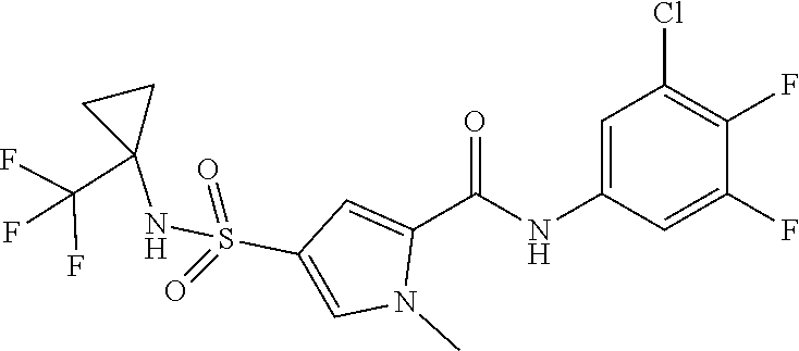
C1=C(NC(C2=CC(S(NC3(C(F)(F)F)CC3)(=O)=O)=CN2C)=O)C=C(F)C(F)=C1Cl
